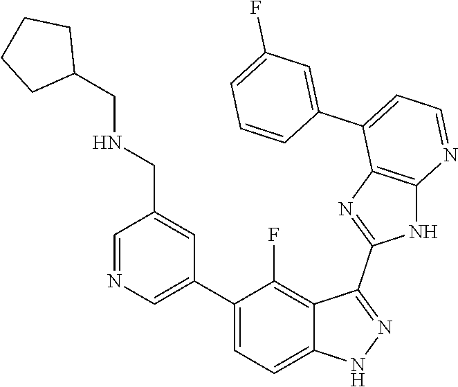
C1=NC=C(C2=CC=C3C(=C2F)C(C2=NC4=C(N2)N=CC=C4C2=CC(F)=CC=C2)=NN3)C=C1CNCC1CCCC1
